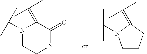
C1CCC(=C(C)C)N1C(C)C.N1(C(C)C)CCNC(=O)C1=C(C)C
